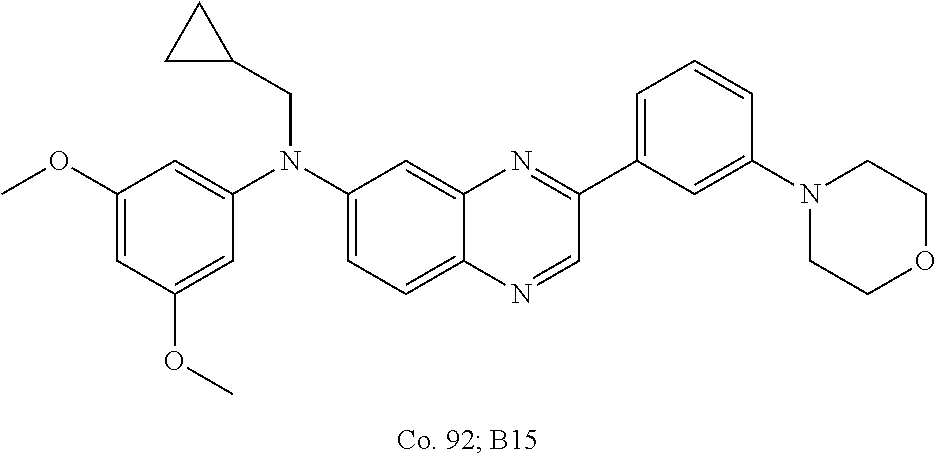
C1(OC)=CC(OC)=CC(N(C2=CC=C3C(=C2)N=C(C2=CC=CC(N4CCOCC4)=C2)C=N3)CC2CC2)=C1
